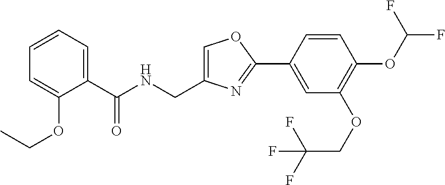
C1=C(CNC(C2=CC=CC=C2OCC)=O)N=C(C2=CC(OCC(F)(F)F)=C(OC(F)F)C=C2)O1
